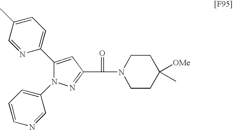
N1=C(C(=O)N2CCC([OMe])(C)CC2)C=C(C2=CC=C(C)C=N2)N1C1=CC=CN=C1
